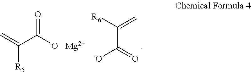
C=C(C([O-])=O)[R5].[Mg].[R6]C(=C)C(=O)[-O]
